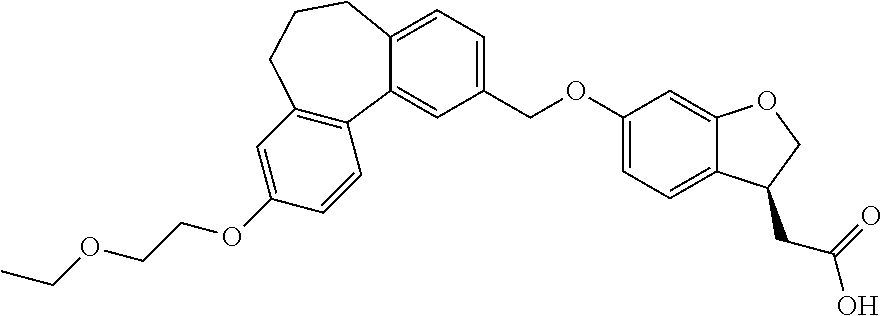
C1(OCCOCC)=CC2=C(C=C1)C1=CC(COC3=CC=C4C(=C3)OCC4CC(O)=O)=CC=C1CCC2
